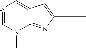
N1=CN(C)C2=NC(C(C)(C)C)=CC2=C1
